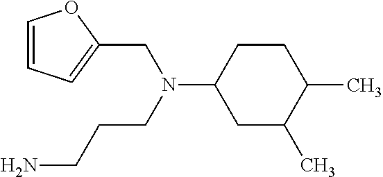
C1=CC=C(CN(CCCN)C2CC(C)C(C)CC2)O1
